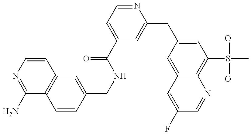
C1(N)=NC=CC2=C1C=CC(CNC(C1=CC=NC(CC3=CC(S(C)(=O)=O)=C4C(=C3)C=C(F)C=N4)=C1)=O)=C2
